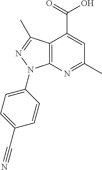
C12=C(N=C(C)C=C1C(=O)O)N(C1=CC=C(C#N)C=C1)N=C2C
